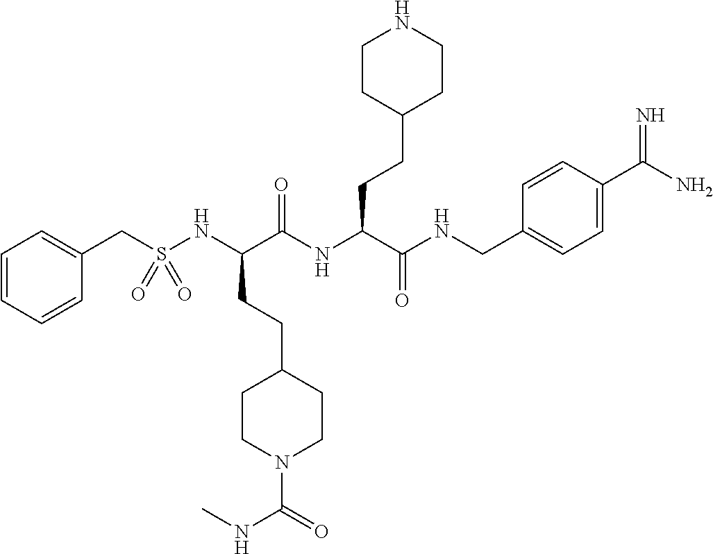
C1=CC=CC(CS(NC(C(NC(C(=O)NCC2=CC=C(C(=N)N)C=C2)CCC2CCNCC2)=O)CCC2CCN(C(=O)NC)CC2)(=O)=O)=C1
